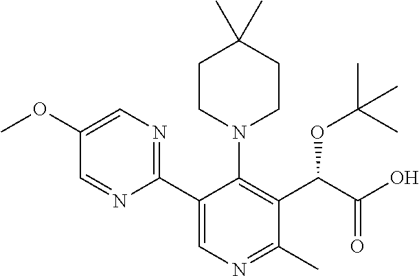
C1CN(C2=C(C(C(O)=O)OC(C)(C)C)C(C)=NC=C2C2=NC=C(OC)C=N2)CCC1(C)C
